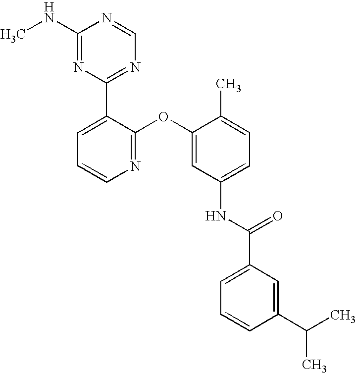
C1(NC)=NC(C2=CC=CN=C2OC2=CC(NC(C3=CC=CC(C(C)C)=C3)=O)=CC=C2C)=NC=N1
